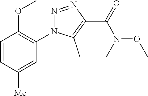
C1=CC([Me])=CC(N2N=NC(C(=O)N(C)OC)=C2C)=C1OC
